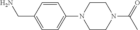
C1=CC(CN)=CC=C1N1CCN(C(=O)C)CC1
